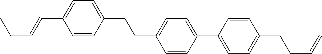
C1=CC(CCC2=CC=C(C3=CC=C(CCC=C)C=C3)C=C2)=CC=C1C=CCC
